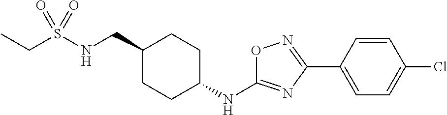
C(S(NCC1CCC(NC2=NC(C3=CC=C(Cl)C=C3)=NO2)CC1)(=O)=O)C
